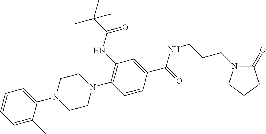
C(C(NC1=C(N2CCN(C3=CC=CC=C3C)CC2)C=CC(C(NCCCN2C(=O)CCC2)=O)=C1)=O)(C)(C)C
